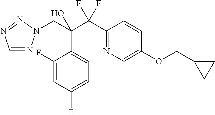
C1=NN(CC(C(C2=NC=C(OCC3CC3)C=C2)(F)F)(O)C2=CC=C(F)C=C2F)N=N1
